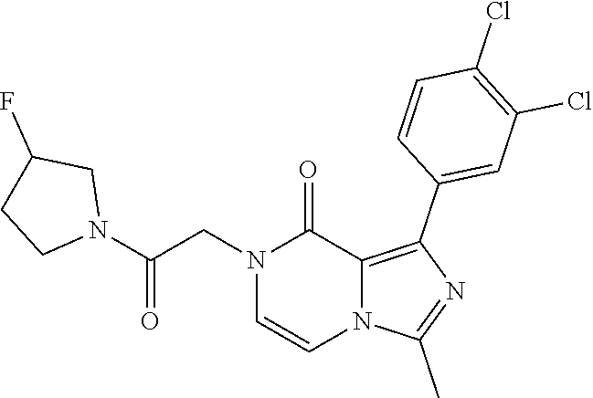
N1(CC(N2CC(F)CC2)=O)C=CN2C(=C(C3=CC(Cl)=C(Cl)C=C3)N=C2C)C1=O
